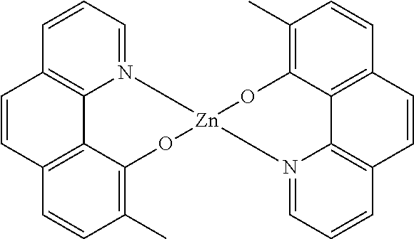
C1(C)=C2C3=C(C=C1)C=CC1=C3N(=CC=C1)[Zn]1(O2)N2=CC=CC3=C2C2=C(C=CC(C)=C2O1)C=C3
